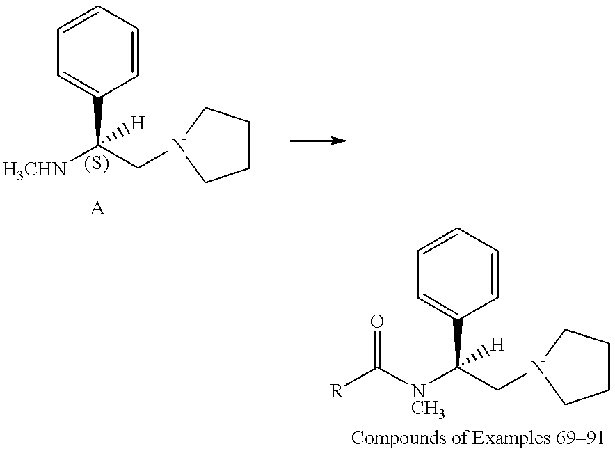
C1=CC=CC(C(CN2CCCC2)([H])[H3CHN])=C1.C1=CC=CC(C([NCH3]C([R])=O)(CN2CCCC2)[H])=C1
